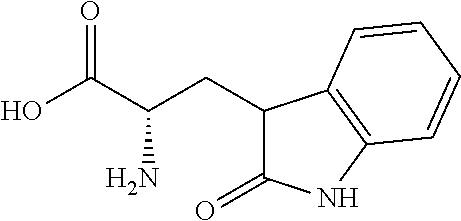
OC(C(CC1C(=O)NC2=C1C=CC=C2)N)=O
